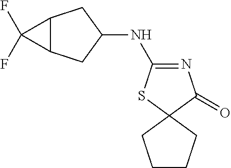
C12C(CC(NC3=NC(=O)C4(S3)CCCC4)C1)C2(F)F
